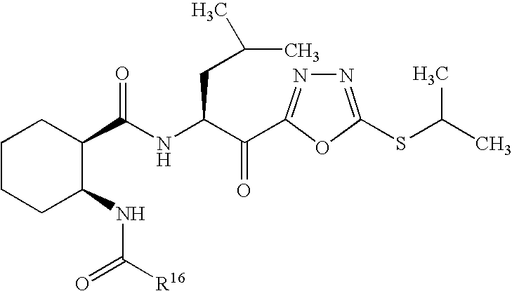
N1=C(SC(C)C)OC(C(C(NC(C2CCCCC2NC([R16])=O)=O)CC(C)C)=O)=N1
